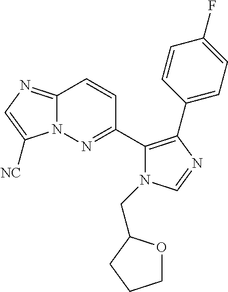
C12=NC=C([NC])N1N=C(C1=C(C3=CC=C(F)C=C3)N=CN1CC1OCCC1)C=C2
